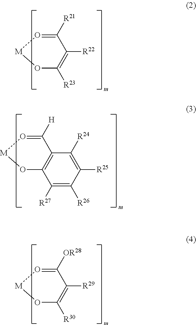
[M]1OC([R23])=C([R22])C([R21])=O1.[M]1OC2=C(C([H])=O1)C([R24])=C([R25])C([R26])=C2[R27].[M]1OC([R30])=C([R29])C([OR28])=O1
